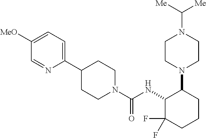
C1([MeO])=CC=C(C2CCN(C(NC3C(F)(F)CCCC3N3CCN(C([Me])[Me])CC3)=O)CC2)N=C1
